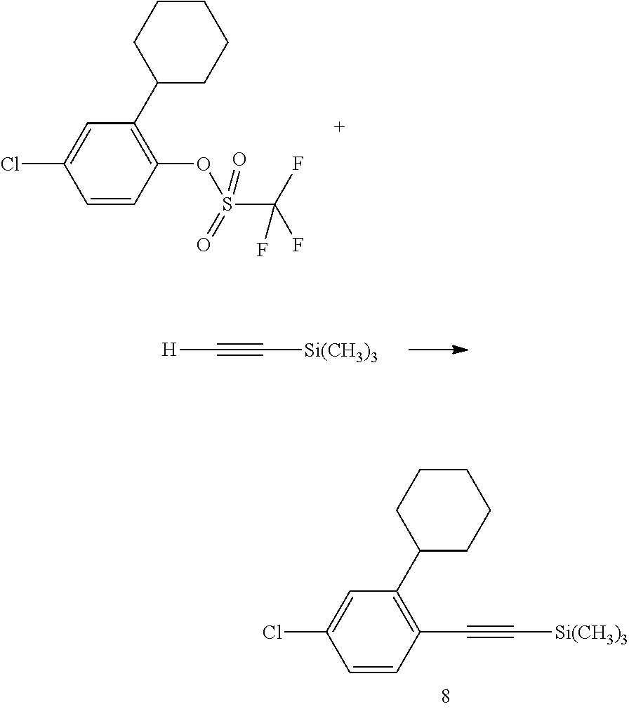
ClC1=CC(C2CCCCC2)=C(OS(C(F)(F)F)(=O)=O)C=C1.[H]C#C[Si(CH3)3].ClC1=CC(C2CCCCC2)=C(C#C[Si(CH3)3])C=C1
